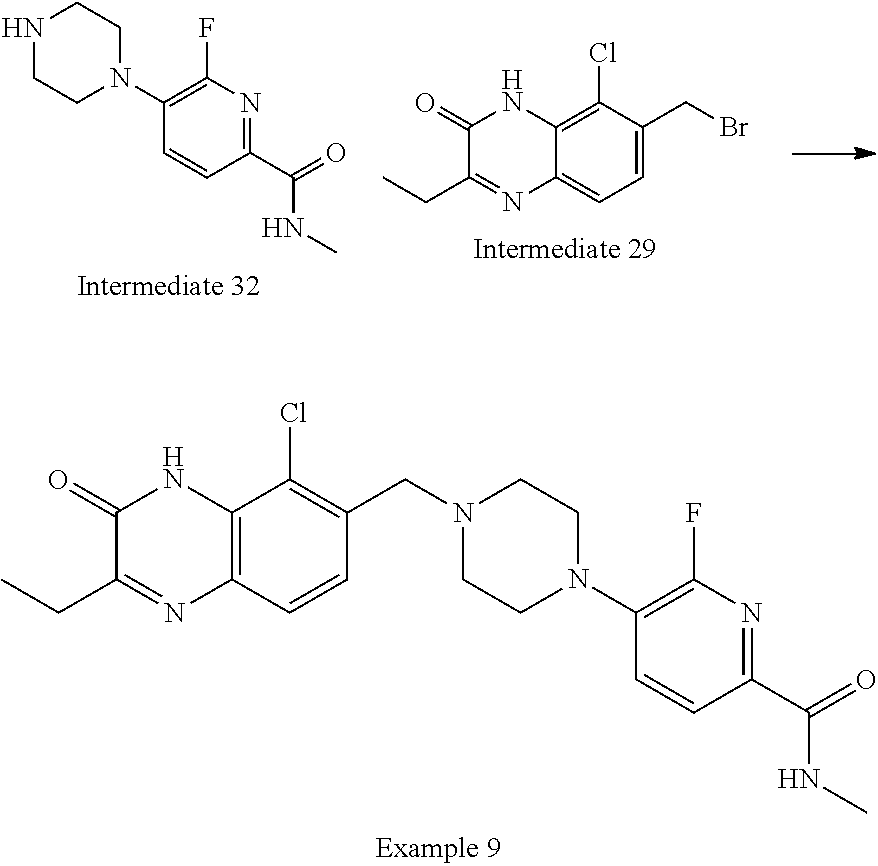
C12=C(C=CC(CN3CCN(C4=C(F)N=C(C(=O)NC)C=C4)CC3)=C1Cl)N=C(CC)C(=O)N2.C1=CC(C(=O)NC)=NC(F)=C1N1CCNCC1.C12=CC=C(CBr)C(Cl)=C1NC(=O)C(CC)=N2
